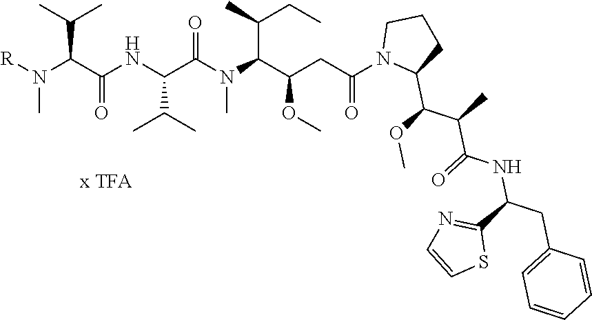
[R]N(C(C(NC(C(N(C(C(CC(=O)N1C(C(OC)C(C)C(=O)NC(CC2=CC=CC=C2)C2=NC=CS2)CCC1)OC)C(C)CC)C)=O)C(C)C)=O)C(C)C)C
